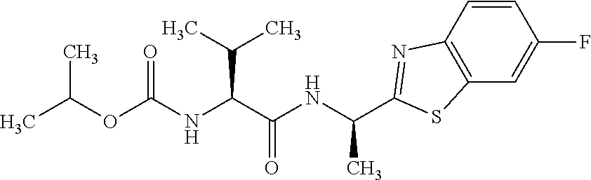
CC(OC(=O)NC(C(NC(C)C1=NC2=C(C=C(F)C=C2)S1)=O)C(C)C)C
